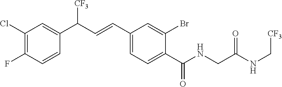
C1(Cl)=C(F)C=CC(C(C=CC2=CC=C(C(NCC(NC[CF3])=O)=O)C(Br)=C2)[CF3])=C1
